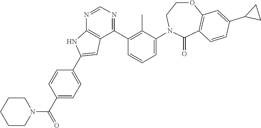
N1=CN=C(C2=C(C)C(N3CCOC4=C(C3=O)C=CC(C3CC3)=C4)=CC=C2)C2=C1NC(C1=CC=C(C(N3CCCCC3)=O)C=C1)=C2
